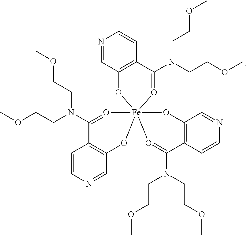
C12=C(C(N(CCOC)CCOC)=O[Fe]34(O1)(OC1=C(C=CN=C1)C(N(CCOC)CCOC)=O3)OC1=C(C=CN=C1)C(N(CCOC)CCOC)=O4)C=CN=C2
